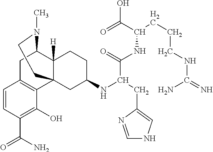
C1=CC(C(N)=O)=C(O)C2=C1CC1C3([H])C2(CC(NC(C(=O)NC(CCCNC(=N)N)C(=O)O)CC2=CNC=N2)CC3)CCN1C
